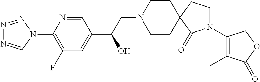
N1=NN(C2=C(F)C=C(C(CN3CCC4(CC3)CCN(C3=C(C)C(=O)OC3)C4=O)O)C=N2)C=N1
